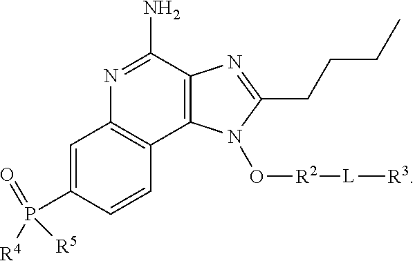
C1=C(P([R4])(=O)[R5])C=CC2=C1N=C(N)C1=C2N(O[R2][L][R3])C(CCCC)=N1
